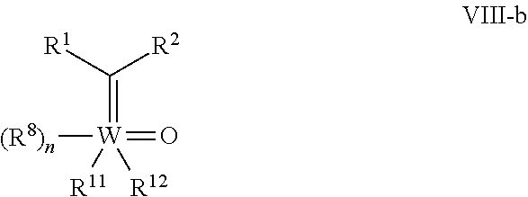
[(R8)n][W](=O)([R12])([R11])=C([R1])[R2]
